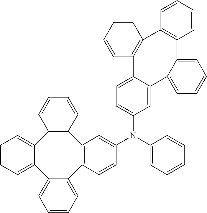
C12=CC=CC=C1C1=C(C3=C(C4=CC=CC=C24)C=CC=C3)C=C(N(C2=CC=CC=C2)C2=CC=C3C(=C2)C2=CC=CC=C2C2=C(C4=C3C=CC=C4)C=CC=C2)C=C1
